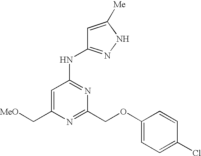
C1=C(C[MeO])N=C(COC2=CC=C(Cl)C=C2)N=C1NC1=NNC([Me])=C1
